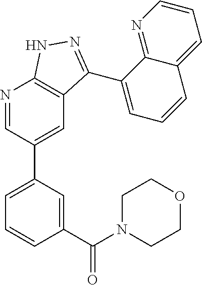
N1=CC(C2=CC=CC(C(N3CCOCC3)=O)=C2)=CC2=C1NN=C2C1=CC=CC2=CC=CN=C12
